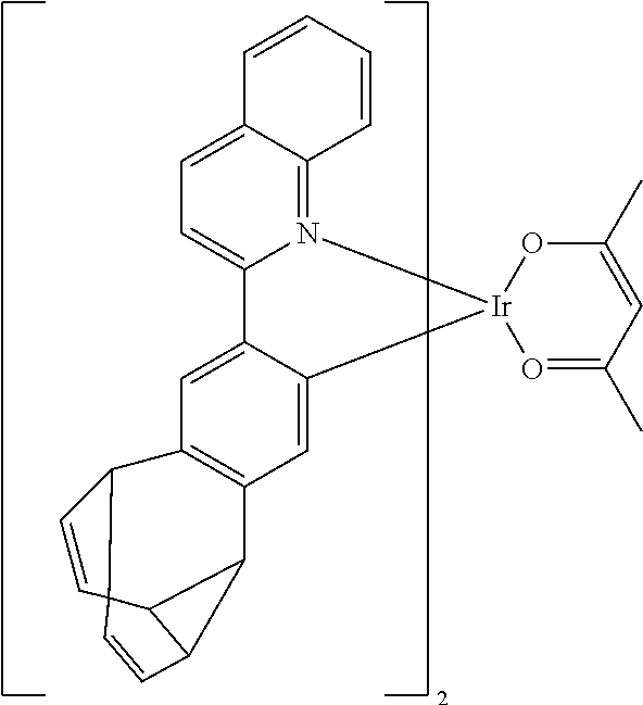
C12=C(C3C=CC34C3C1C3C=C4)C=C1C3=CC=C4C(=N3[Ir]3(C1=C2)O=C(C)C=C(C)O3)C=CC=C4
